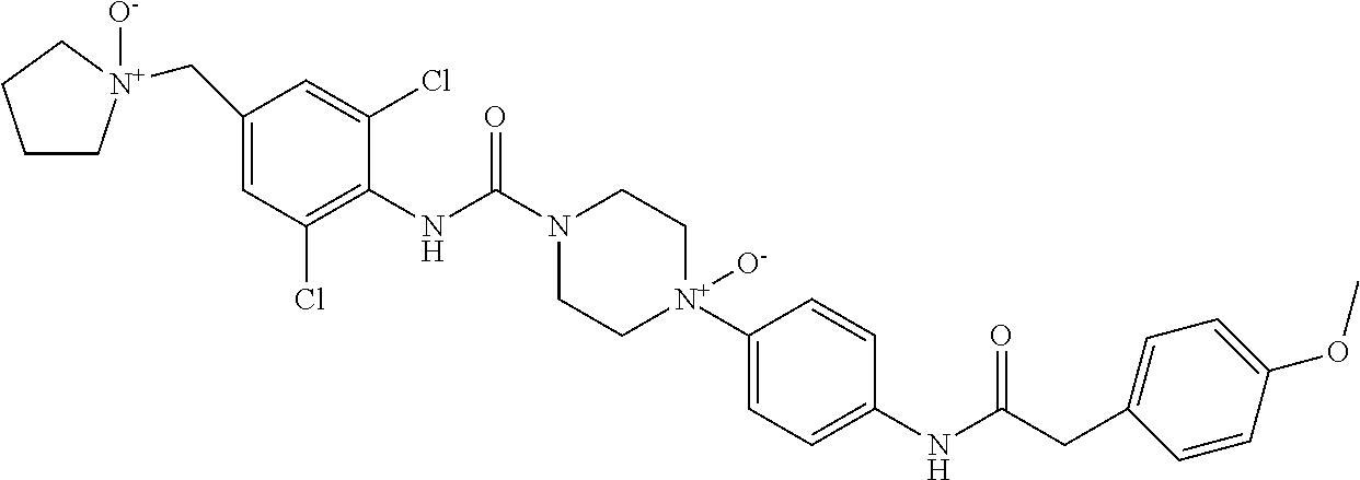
C1C[N+](CC2=CC(Cl)=C(NC(N3CC[N+](C4=CC=C(NC(CC5=CC=C(OC)C=C5)=O)C=C4)([O-])CC3)=O)C(Cl)=C2)([O-])CC1
